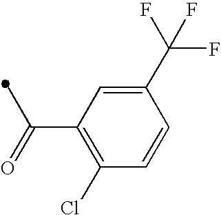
C(=O)(C)C1=C(Cl)C=CC(C(F)(F)F)=C1
